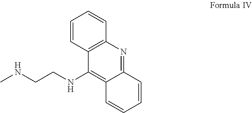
C1=CC2=C(C=C1)N=C1C(=C2NCCNC)C=CC=C1
